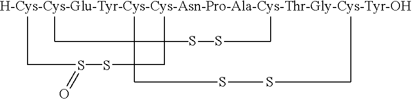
[H-Cys-Cys-Glu-Tyr-Cys-Cys-Asn-Pro-Ala-Cys-Thr-Gly-Cys-Tyr-OH].S.S.S.S.S.O=S
